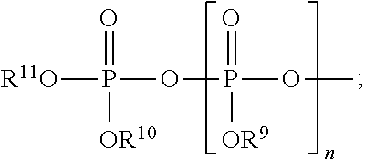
[R11O]P(OP(OC)(=O)[OR9])(=O)[OR10]
